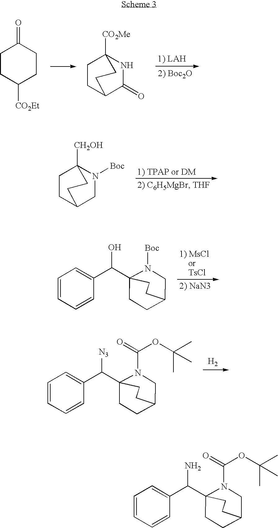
C1CC([CO2Et])CCC1=O.N1C(=O)C2CCC1([CO2Me])CC2.N1([Boc])CC2CCC1([CH2OH])CC2.C1=CC=CC(C(O)C23N([Boc])CC(CC2)CC3)=C1.[H2].C1=CC=CC(C(C23N(C(=O)OC(C)(C)C)CC(CC2)CC3)[N3])=C1.C1=CC=CC(C(C23N(C(=O)OC(C)(C)C)CC(CC2)CC3)N)=C1
